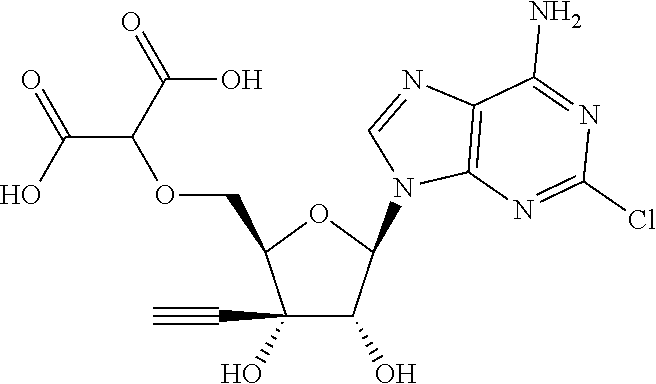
C1(C#C)(O)C(O)C(N2C=NC3=C2N=C(Cl)N=C3N)OC1COC(C(=O)O)C(=O)O
